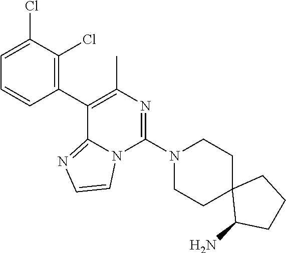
C1(C2=C(C)N=C(N3CCC4(CC3)C(N)CCC4)N3C2=NC=C3)=C(Cl)C(Cl)=CC=C1
